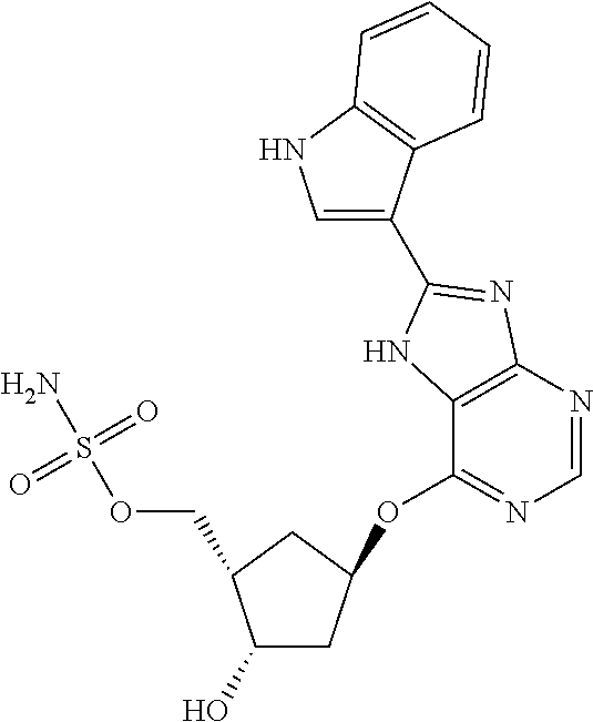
OC1CC(OC2=NC=NC3=C2NC(C2=CNC4=C2C=CC=C4)=N3)CC1COS(N)(=O)=O
